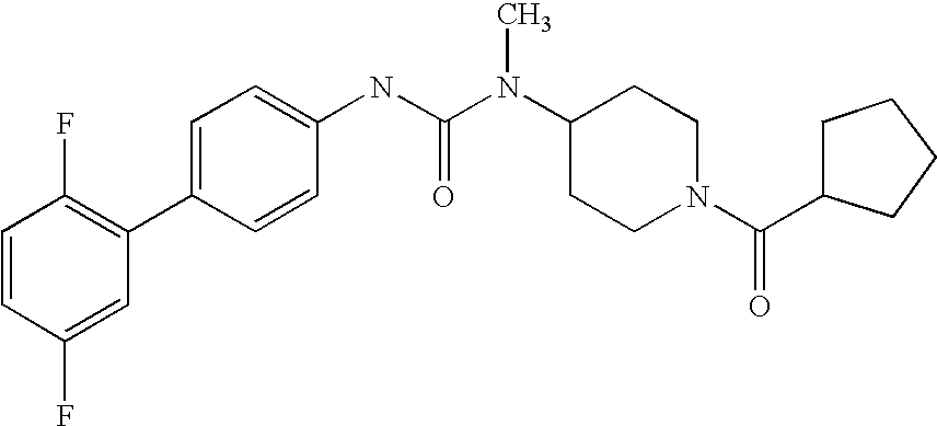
C1=CC(F)=CC(C2=CC=C(NC(N(C3CCN(C(=O)C4CCCC4)CC3)C)=O)C=C2)=C1F
